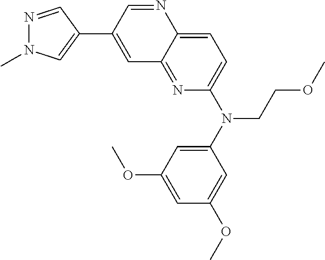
C1=C2C(=NC(N(C3=CC(OC)=CC(OC)=C3)CCOC)=C1)C=C(C1=CN(C)N=C1)C=N2
